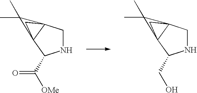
N1CC23C(C1C(=O)[OMe])(C2)C3(C)C.N1CC23C(C1CO)(C2)C3(C)C
